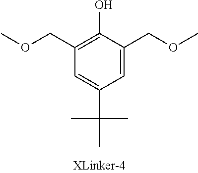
C1(O)=C(COC)C=C(C(C)(C)C)C=C1COC
